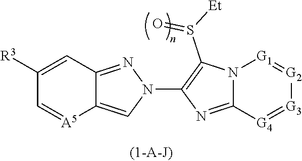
C12=CN(C3=C(S(=O)[Et])N4C(=N3)[G4]=[G3][G2]=[G1]4)N=C1C=C([R3])C=[A5]2
